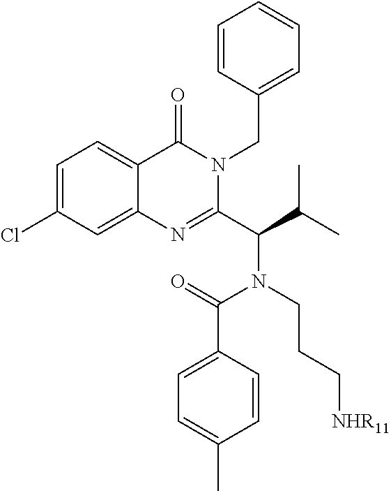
C1=C(Cl)C=C2C(=C1)C(=O)N(CC1=CC=CC=C1)C(C(N(C(=O)C1=CC=C(C)C=C1)CCC[NHR11])C(C)C)=N2
